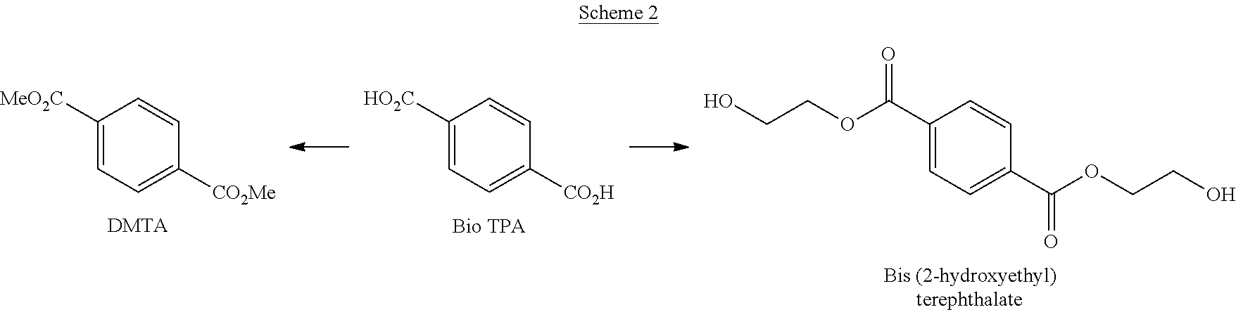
C1([MeO2C])=CC=C([CO2Me])C=C1.[DMTA].C1([HO2C])=CC=C([CO2H])C=C1.[Bio TPA].OCCOC(C1=CC=C(C(OCCO)=O)C=C1)=O
